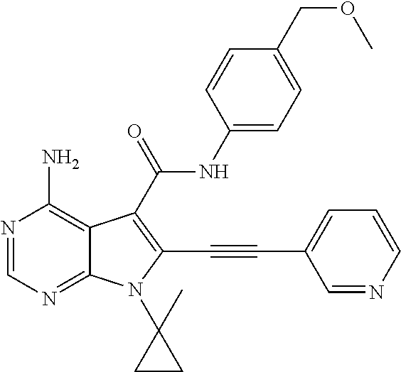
N1=CN=C2C(=C1N)C(C(NC1=CC=C(COC)C=C1)=O)=C(C#CC1=CC=CN=C1)N2C1(C)CC1
